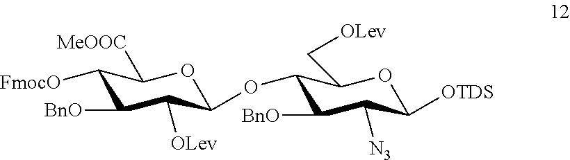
C1([FmocO])C([BnO])C([OLev])C(OC2C([BnO])C([N3])C([OTDS])OC2C[OLev])OC1[MeOOC]
